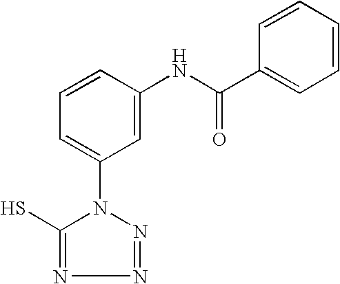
C1=CC(NC(C2=CC=CC=C2)=O)=CC(N2C(S)=NN=N2)=C1
